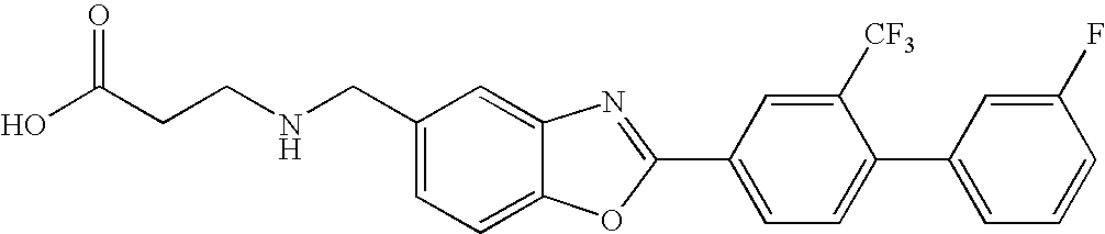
OC(CCNCC1=CC=C2C(=C1)N=C(C1=CC=C(C3=CC=CC(F)=C3)C([CF3])=C1)O2)=O
